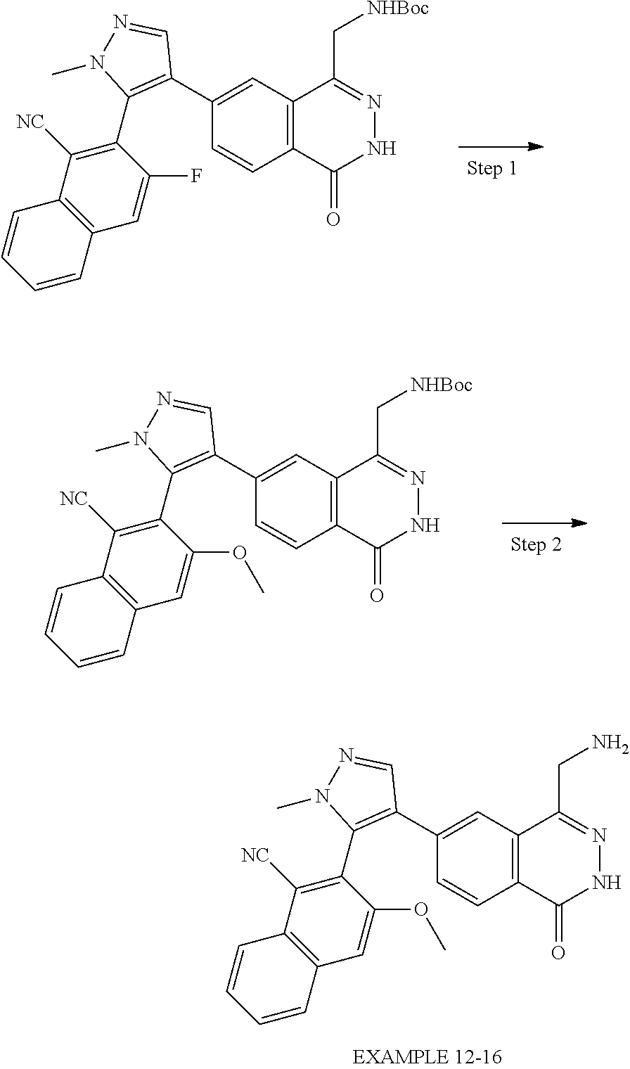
C1=CC2=C(C=C1C1=C(C3=C([NC])C4=C(C=C3OC)C=CC=C4)N(C)N=C1)C(C[NHBoc])=NNC2=O.C1=CC2=C(C=C1C1=C(C3=C([NC])C4=C(C=C3OC)C=CC=C4)N(C)N=C1)C(CN)=NNC2=O.C1=CC2=C(C=C1C1=C(C3=C([NC])C4=C(C=C3F)C=CC=C4)N(C)N=C1)C(C[NHBoc])=NNC2=O
